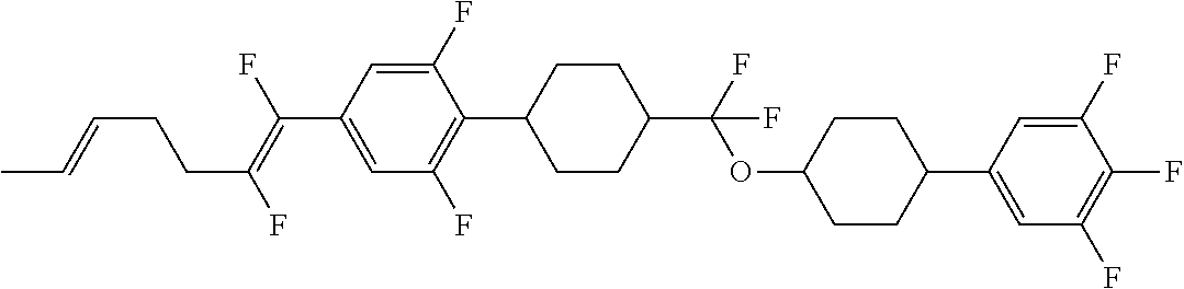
C1(F)=CC(C(=C(F)CCC=CC)F)=CC(F)=C1C1CCC(C(F)(OC2CCC(C3=CC(F)=C(F)C(F)=C3)CC2)F)CC1
